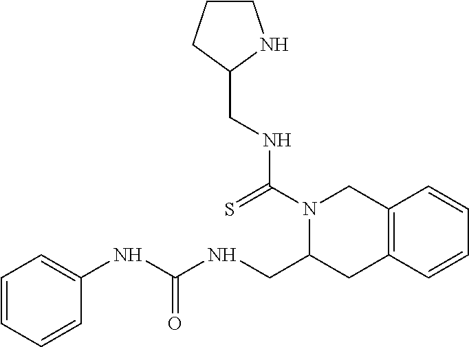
C1CNC(CNC(N2C(CNC(=O)NC3=CC=CC=C3)CC3=C(C2)C=CC=C3)=S)C1
